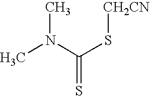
CN(C)C(=S)S[CH2CN]
